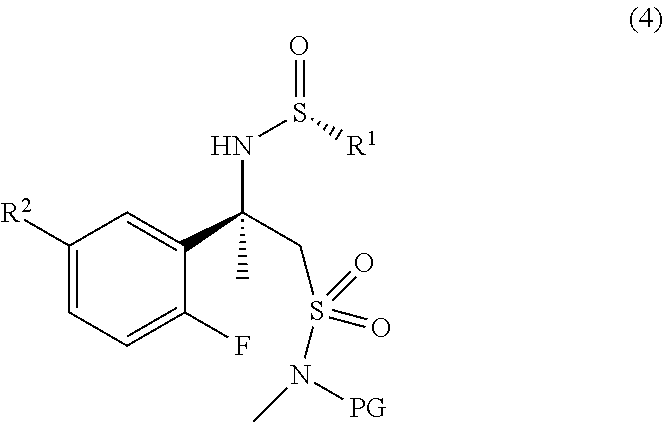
C1([R2])=CC=C(F)C(C(CS(N(C)[PG])(=O)=O)(NS(=O)[R1])C)=C1
